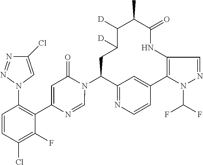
C12=NC=CC(=C1)C1=C(NC(=O)C(C)C([D])C([D])CC2N2C(=O)C=C(C3=C(N4C=C(Cl)N=N4)C=CC(Cl)=C3F)N=C2)C=NN1C(F)F
